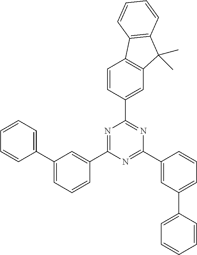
C1(C2=CC=CC(C3=NC(C4=CC5=C(C=C4)C4=C(C5(C)C)C=CC=C4)=NC(C4=CC(C5=CC=CC=C5)=CC=C4)=N3)=C2)=CC=CC=C1
